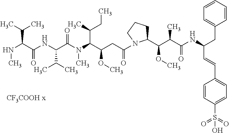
N(C(C(NC(C(N(C)C(C(C)CC)C(OC)CC(=O)N1C(C(C(C(NC(CC2=CC=CC=C2)C=CC2=CC=C(S(=O)(=O)O)C=C2)=O)C)OC)CCC1)=O)C(C)C)=O)C(C)C)C
